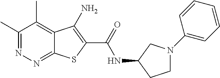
C1(C)=NN=C2C(=C1C)C(N)=C(C(=O)NC1CCN(C3=CC=CC=C3)C1)S2
